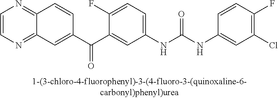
C1=CN=C2C(=N1)C=CC(C(C1=CC(NC(NC3=CC(Cl)=C(F)C=C3)=O)=CC=C1F)=O)=C2
